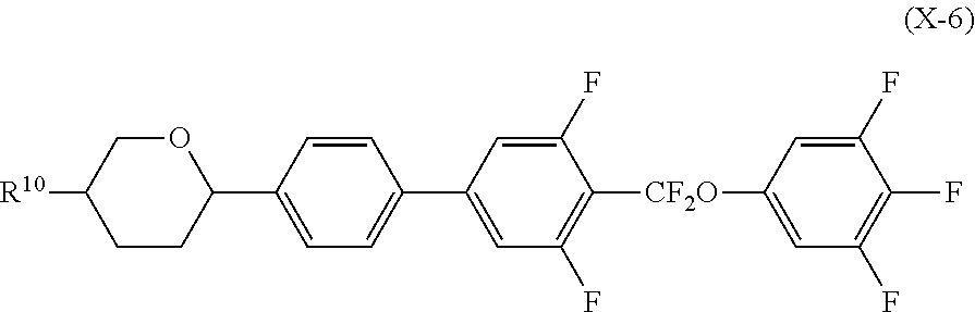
C1=CC(C2OCC([R10])CC2)=CC=C1C1=CC(F)=C([CF2O]C2=CC(F)=C(F)C(F)=C2)C(F)=C1
